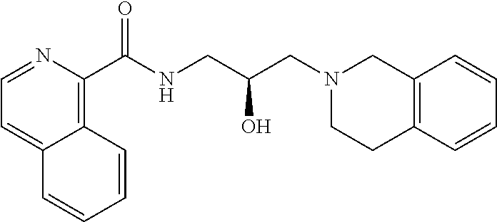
C1(C(NCC(CN2CC3=C(CC2)C=CC=C3)O)=O)=C2C(=CC=N1)C=CC=C2
